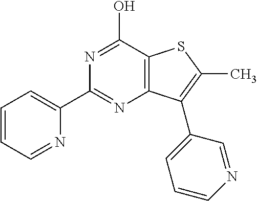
C1(C2=CC=CC=N2)=NC2=C(C(O)=N1)SC(C)=C2C1=CC=CN=C1
